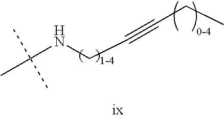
CC(NCC#CCC)(C)C
